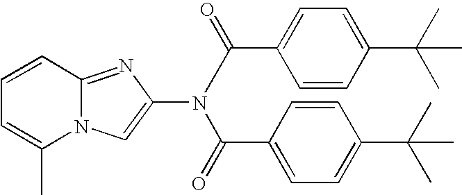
C1=CC2=NC(N(C(C3=CC=C(C(C)(C)C)C=C3)=O)C(C3=CC=C(C(C)(C)C)C=C3)=O)=CN2C(C)=C1
